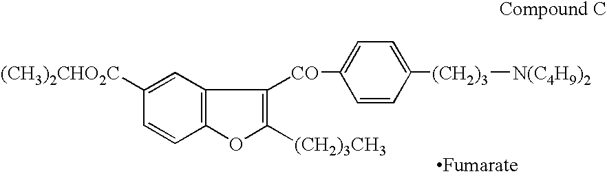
C12=C(C=C([(CH3)2CHO2C])C=C1)C([CO]C1=CC=C([(CH2)3][N(C4H9)2])C=C1)=C([(CH2)3CH3])O2
